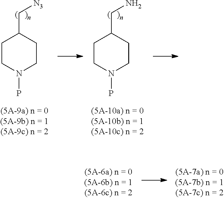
C1CN(P)CCC1C[N3].C1CN(P)CCC1CN
